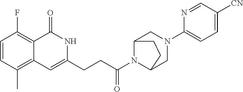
C1=CC(C)=C2C(=C1F)C(=O)NC(CCC(N1C3CN(C4=CC=C([CN])C=N4)CC1CC3)=O)=C2
